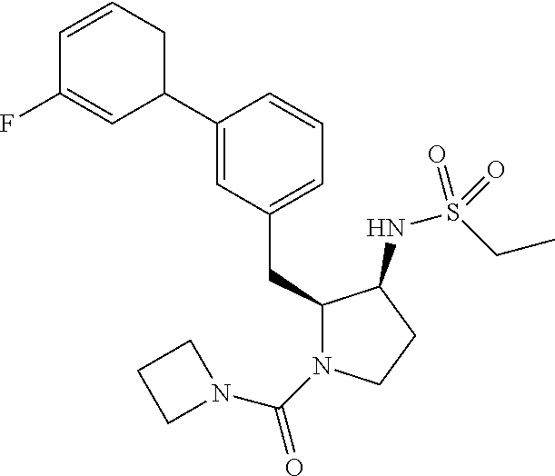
C1(CC2N(C(=O)N3CCC3)CCC2NS(CC)(=O)=O)=CC=CC(C2CC=CC(F)=C2)=C1
